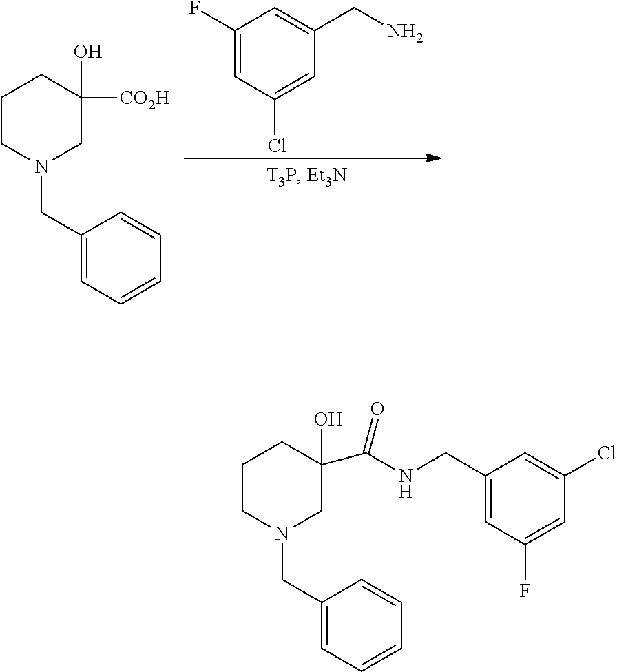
C1CN(CC2=CC=CC=C2)CC(O)(C(NCC2=CC(F)=CC(Cl)=C2)=O)C1.C1CN(CC2=CC=CC=C2)CC(O)([CO2H])C1.C1(F)=CC(Cl)=CC(CN)=C1
